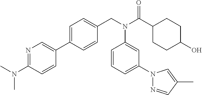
C1=C(C2=CN=C(N(C)C)C=C2)C=CC(CN(C(C2CCC(O)CC2)=O)C2=CC(N3N=CC(C)=C3)=CC=C2)=C1
